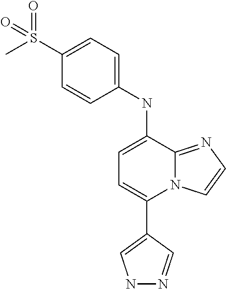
C1(C2=CNN=C2)=CC=C(NC2=CC=C(S(C)(=O)=O)C=C2)C2=NC=CN12
